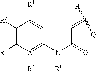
C1([R2])=C([R3])[A]([R4])=C2C(=C1[R1])C(=C([H])[Q])C(=O)N2[R0]
